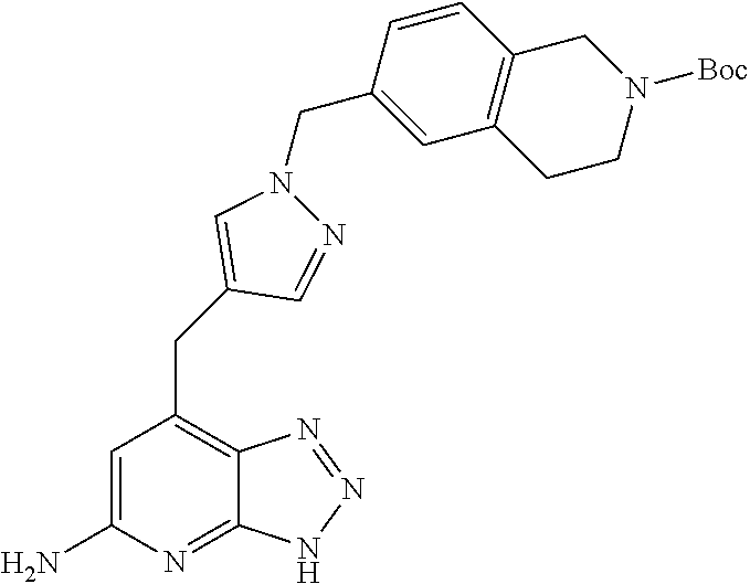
C1=C(N)N=C2C(=C1CC1=CN(CC3=CC4=C(C=C3)CN([Boc])CC4)N=C1)N=NN2
